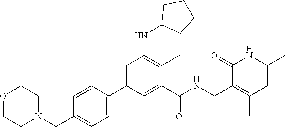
O1CCN(CC2=CC=C(C3=CC(NC4CCCC4)=C(C)C(C(NCC4=C(C)C=C(C)NC4=O)=O)=C3)C=C2)CC1
